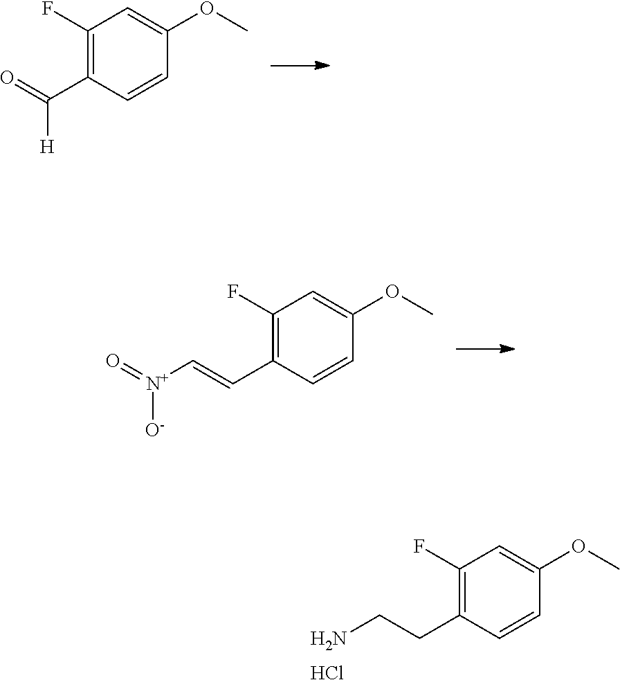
C1(F)=C(C(=O)[H])C=CC(OC)=C1.C1(F)=C(C=C[N+](=O)[O-])C=CC(OC)=C1.C1(F)=C(CCN)C=CC(OC)=C1.Cl
